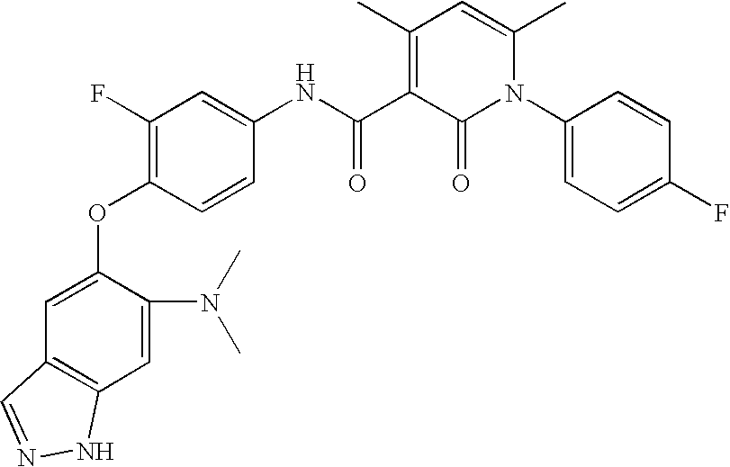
C1=C(OC2=C(F)C=C(NC(C3=C(C)C=C(C)N(C4=CC=C(F)C=C4)C3=O)=O)C=C2)C(N(C)C)=CC2=C1C=NN2
